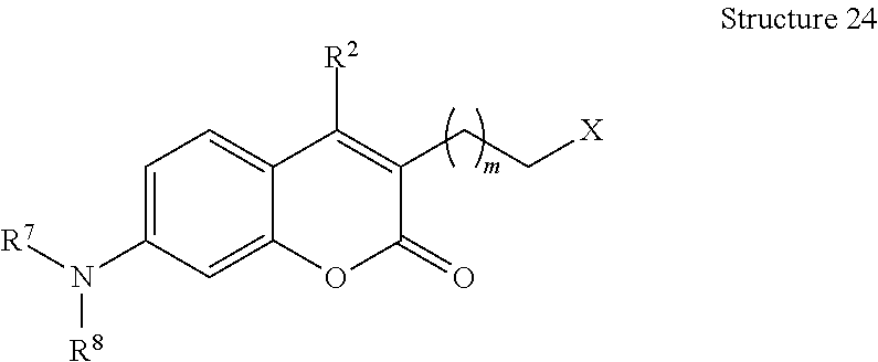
C12=CC=C(N([R7])[R8])C=C1OC(=O)C(CC[X])=C2[R2]
